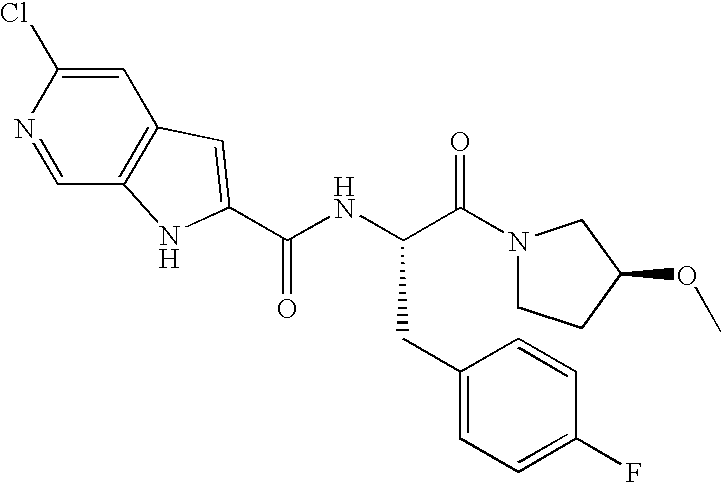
C(NC(C(=O)N1CCC(OC)C1)CC1=CC=C(F)C=C1)(=O)C1=CC2=C(C=NC(Cl)=C2)N1
